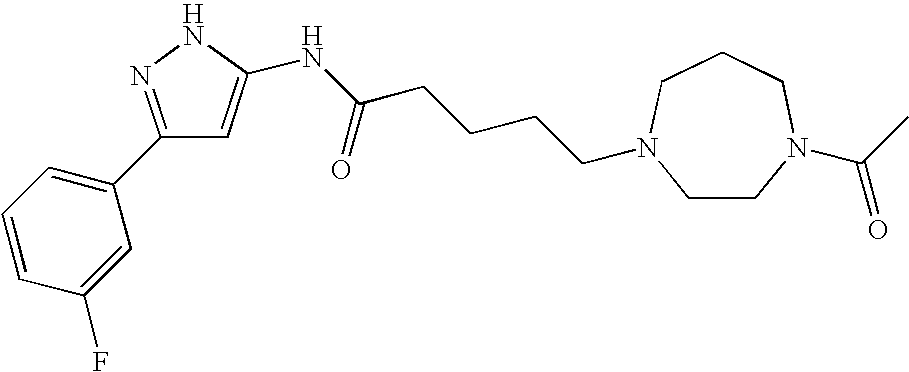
C1(C2=NNC(NC(=O)CCCCN3CCN(C(=O)C)CCC3)=C2)=CC=CC(F)=C1
